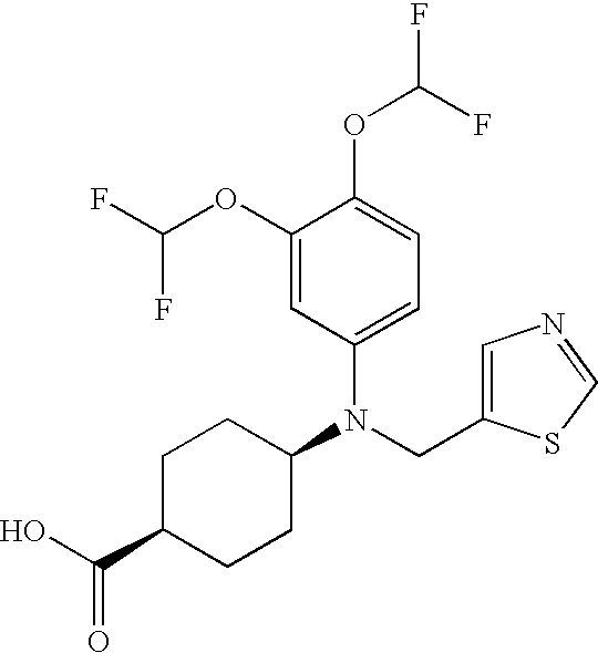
N(CC1=CN=CS1)(C1CCC(C(O)=O)CC1)C1=CC=C(OC(F)F)C(OC(F)F)=C1
